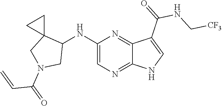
C1(NC2C3(CN(C(C=C)=O)C2)CC3)=CN=C2C(=N1)C(C(NC[CF3])=O)=CN2
